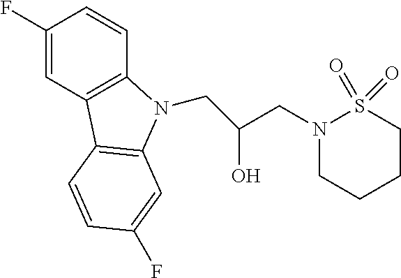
C1(F)=CC2=C(C=C1)N(CC(CN1CCCCS1(=O)=O)O)C1=C2C=CC(F)=C1
